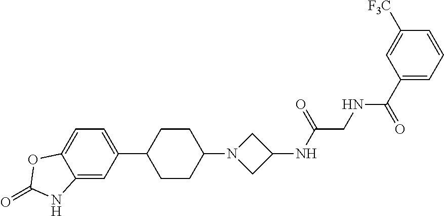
C12=CC(C3CCC(N4CC(NC(CNC(C5=CC=CC([F3C])=C5)=O)=O)C4)CC3)=CC=C1OC(=O)N2
